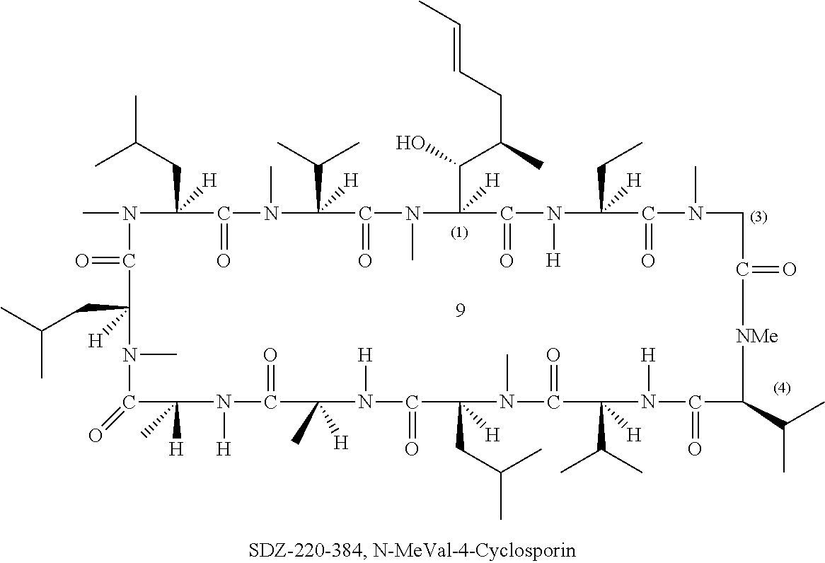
N1(C)C(CC(C)C)([H])C(=O)N(C)C(C(C)C)([H])C(=O)N(C)C(C(C(C)CC=CC)O)([H])C(=O)N([H])C(CC)([H])C(=O)N(C)CC(=O)[NMe]C(C(C)C)C(=O)N([H])C(C(C)C)([H])C(=O)N(C)C(CC(C)C)([H])C(=O)N([H])C(C)([H])C(=O)N([H])C([H])(C)C(=O)N(C)C(CC(C)C)([H])C1=O
